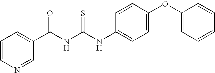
C1(C(NC(NC2=CC=C(OC3=CC=CC=C3)C=C2)=S)=O)=CC=CN=C1
